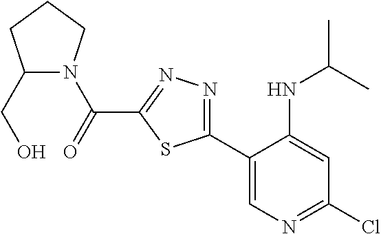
C1(C2=NN=C(C(=O)N3C(CO)CCC3)S2)=CN=C(Cl)C=C1NC(C)C
